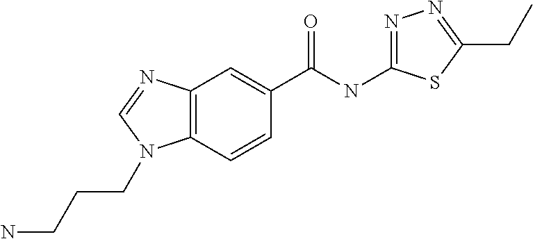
C12=C(C=CC(C(NC3=NN=C(CC)S3)=O)=C1)N(CCCN)C=N2
